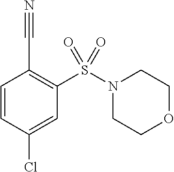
C1=CC(Cl)=CC(S(N2CCOCC2)(=O)=O)=C1C#N
